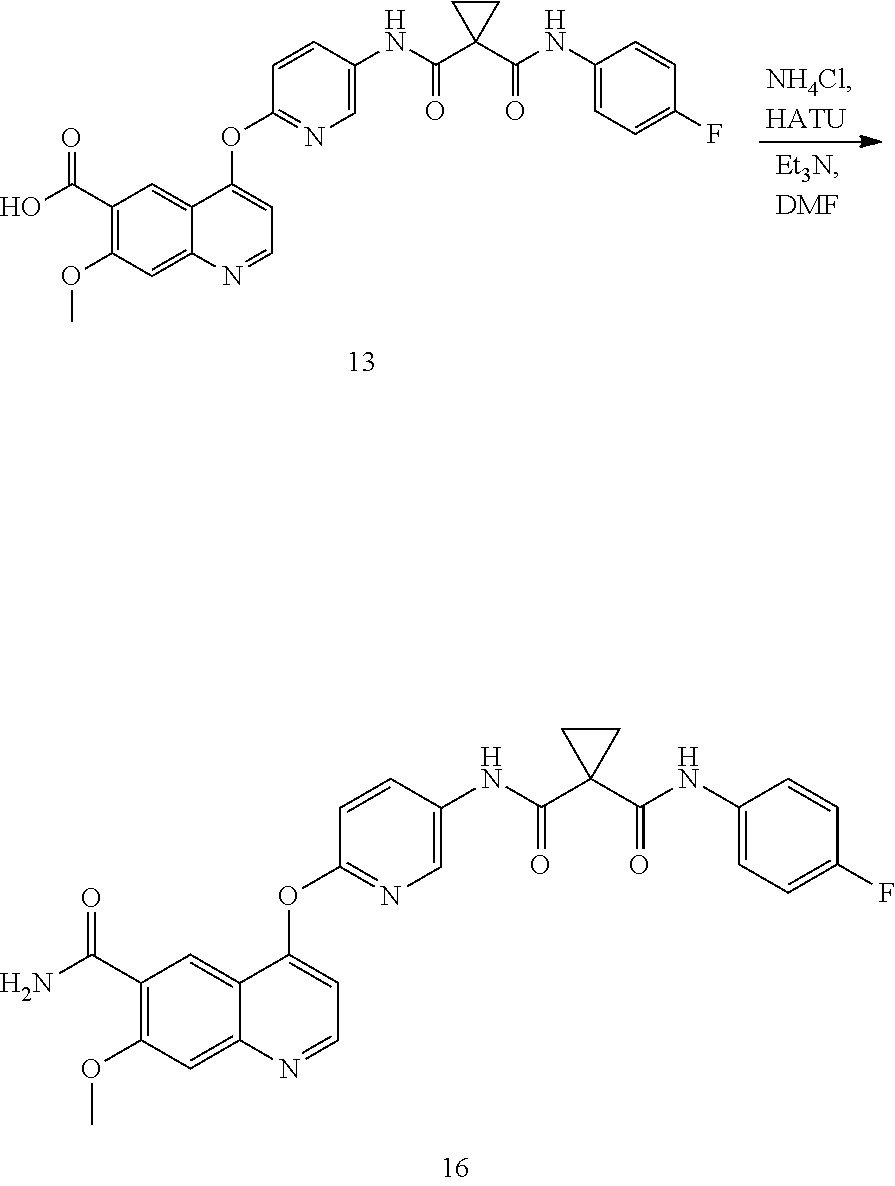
NC(C1=C(OC)C=C2C(=C1)C(OC1=NC=C(NC(C3(C(NC4=CC=C(F)C=C4)=O)CC3)=O)C=C1)=CC=N2)=O.OC(C1=C(OC)C=C2C(=C1)C(OC1=NC=C(NC(C3(C(NC4=CC=C(F)C=C4)=O)CC3)=O)C=C1)=CC=N2)=O
